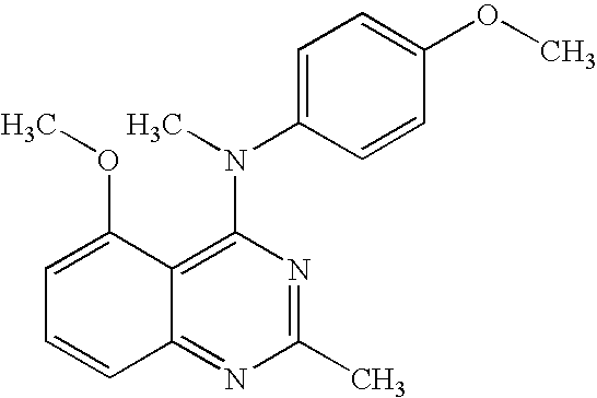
C1(C)=NC(N(C)C2=CC=C(OC)C=C2)=C2C(=N1)C=CC=C2OC
